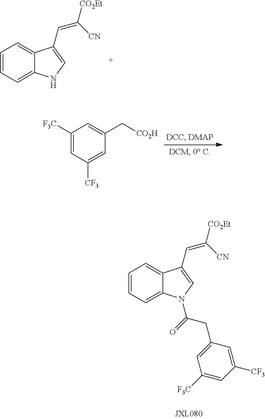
C1=CC=C2C(=C1)C(C=C([CO2Et])[CN])=CN2.C1([F3C])=CC([CF3])=CC(C[CO2H])=C1.C1=CC=C2C(=C1)C(C=C([CO2Et])[CN])=CN2C(=O)CC1=CC([F3C])=CC([CF3])=C1
